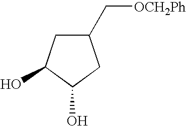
C1(C[OCH2Ph])CC(O)C(O)C1
